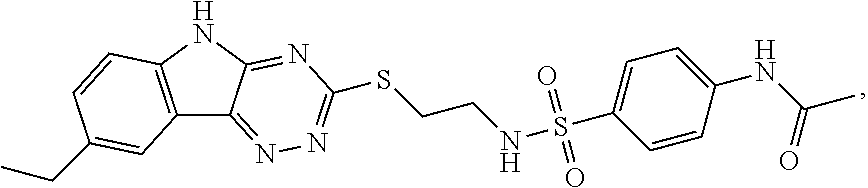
C12=C(NC3=NC(SCCNS(C4=CC=C(NC(C)=O)C=C4)(=O)=O)=NN=C13)C=CC(CC)=C2
